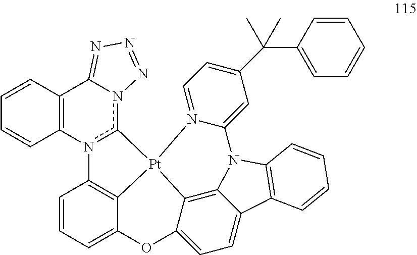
C1=CC=C2C3=C1n1c(n4C(=NN=N4)C4=C1C=CC=C4)[Pt]31N3=CC=C(C(C4=CC=CC=C4)(C)C)C=C3N3C4=C1C(=CC=C4C1=C3C=CC=C1)O2
